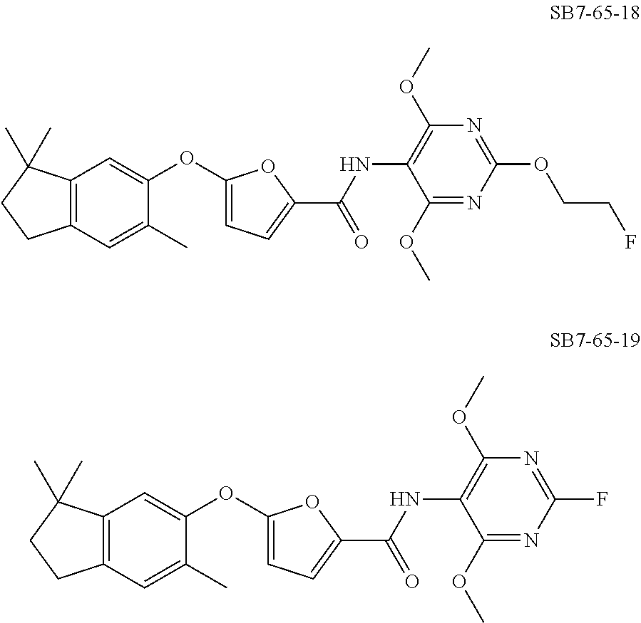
C12=C(C(C)(C)CC1)C=C(OC1=CC=C(C(NC3=C(OC)N=C(OCCF)N=C3OC)=O)O1)C(C)=C2.C12=C(C(C)(C)CC1)C=C(OC1=CC=C(C(NC3=C(OC)N=C(F)N=C3OC)=O)O1)C(C)=C2
